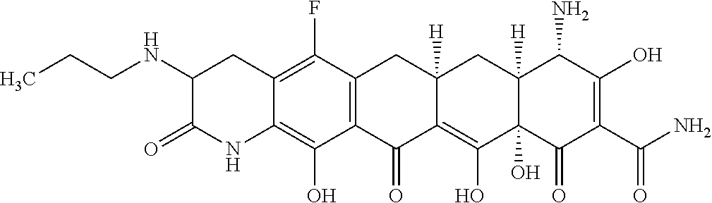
C12=C(C(F)=C3C(=C1O)NC(=O)C(NCCC)C3)CC1([H])C(=C(O)C3(O)C([H])(C1)C(N)C(O)=C(C(N)=O)C3=O)C2=O
